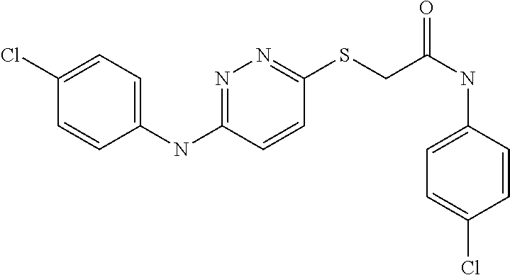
C1(Cl)=CC=C(NC2=NN=C(SCC(NC3=CC=C(Cl)C=C3)=O)C=C2)C=C1
